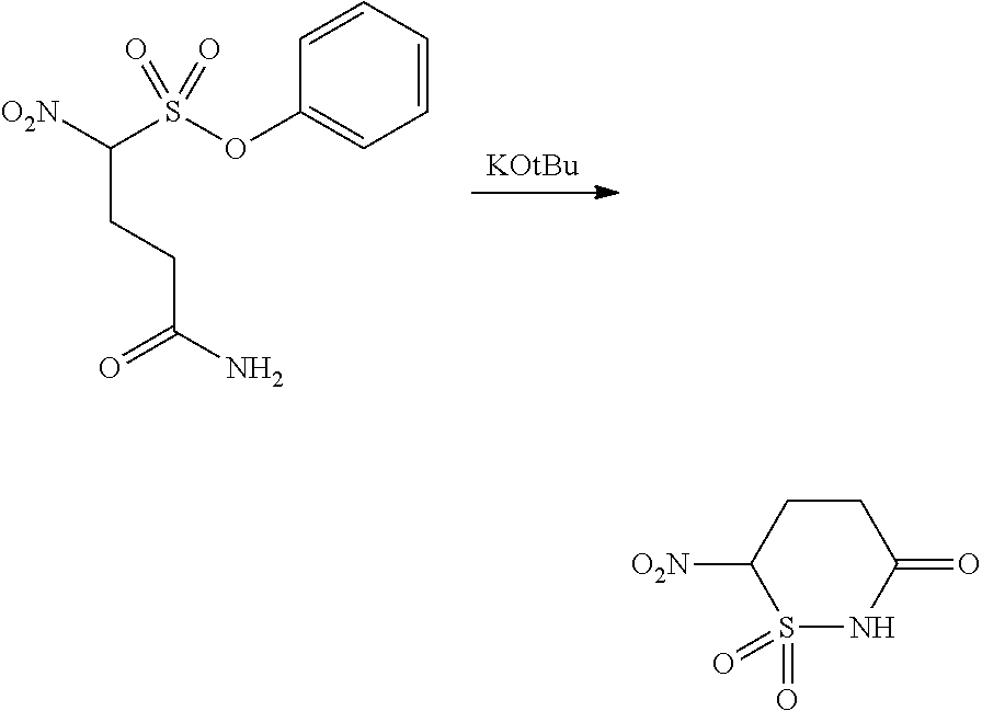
[KOtBu].C1(OS(C([O2N])CCC(=O)N)(=O)=O)=CC=CC=C1.S1(=O)(=O)NC(=O)CCC1[O2N]
